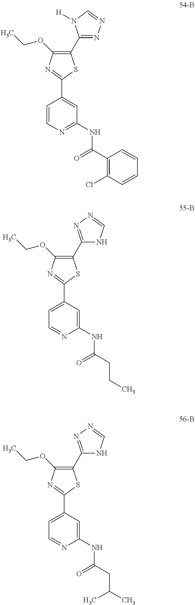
C1(C2=NN=CN2[H])=C(OCC)N=C(C2=CC(NC(=O)C3=C(Cl)C=CC=C3)=NC=C2)S1.C1(C2=NN=CN2)=C(OCC)N=C(C2=CC=NC(NC(=O)CCC)=C2)S1.C1(C2=NN=CN2)=C(OCC)N=C(C2=CC=NC(NC(=O)CC(C)C)=C2)S1
